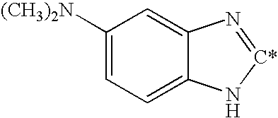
C1([(CH3)2N])=CC=C2C(=C1)N=[C*]N2
